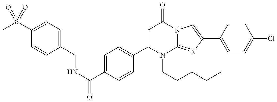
C1(CNC(=O)C2=CC=C(C3=CC(=O)N4C(=NC(C5=CC=C(Cl)C=C5)=C4)N3CCCCC)C=C2)=CC=C(S(C)(=O)=O)C=C1
